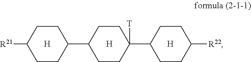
[H].C1CC([R21])CCC1C1CCC(C2CCC([R22])CC2)([T])CC1.[H].[H]
